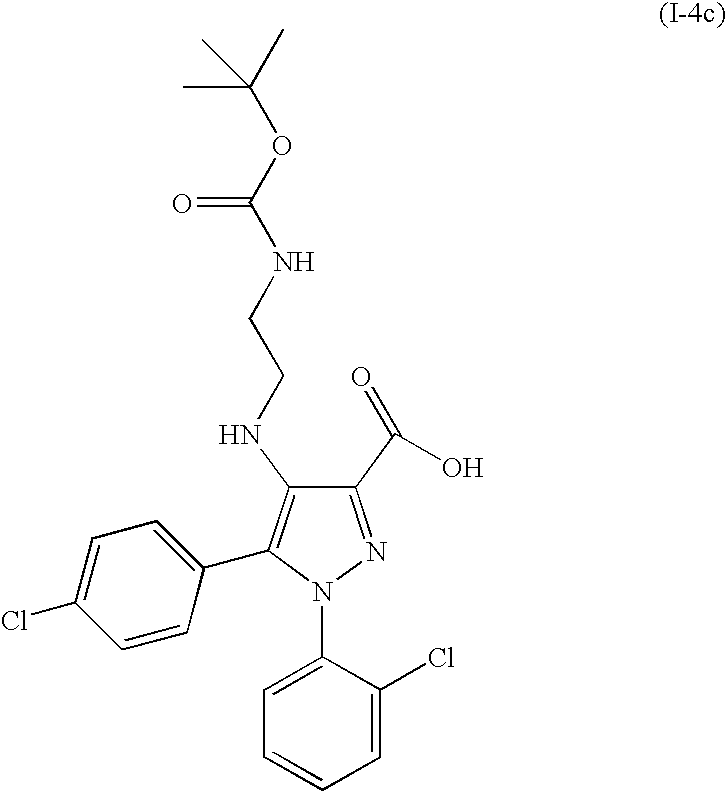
C1(C(=O)O)=NN(C2=CC=CC=C2Cl)C(C2=CC=C(Cl)C=C2)=C1NCCNC(OC(C)(C)C)=O
